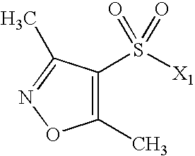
S([X1])(=O)(=O)C1=C(C)ON=C1C
